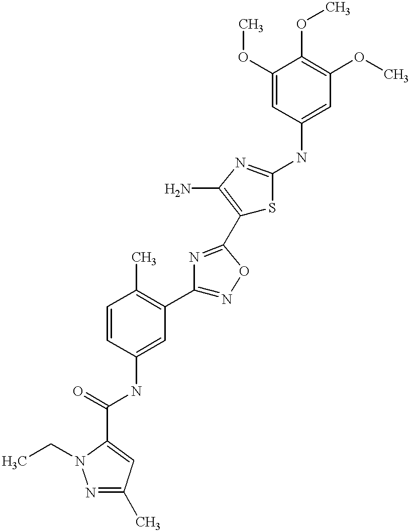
C1(C(=O)NC2=CC(C3=NOC(C4=C(N)N=C(NC5=CC(OC)=C(OC)C(OC)=C5)S4)=N3)=C(C)C=C2)=CC(C)=NN1CC
